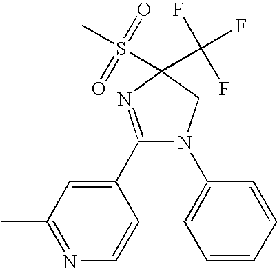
C1(C2=CC(C)=NC=C2)=NC(S(C)(=O)=O)(C(F)(F)F)CN1C1=CC=CC=C1
